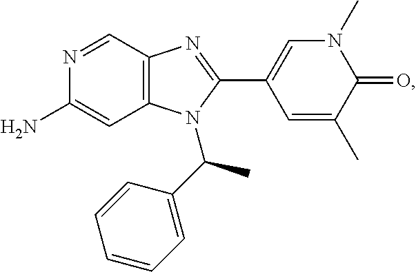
C1(N)=CC2=C(C=N1)N=C(C1=CN(C)C(=O)C(C)=C1)N2C(C1=CC=CC=C1)C
